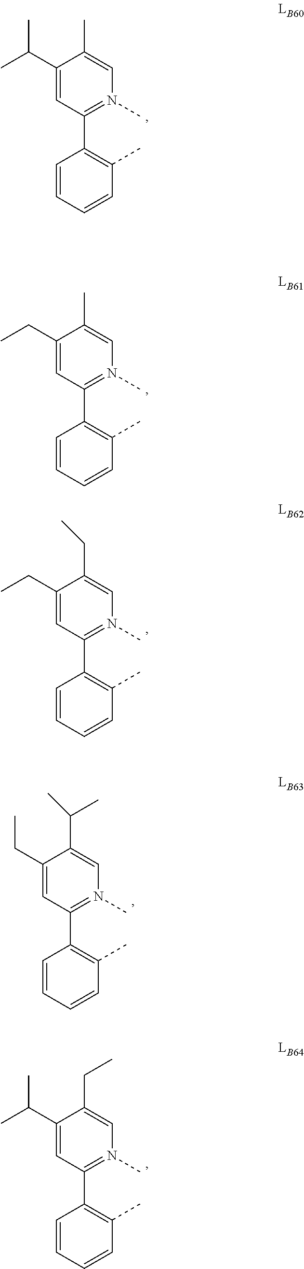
C1=CC=CC(C)=C1C1=N(C)C=C(C)C(C(C)C)=C1.C1=CC=CC(C)=C1C1=N(C)C=C(C)C(CC)=C1.C1=CC=CC(C)=C1C1=N(C)C=C(CC)C(CC)=C1.C1=CC=CC(C)=C1C1=N(C)C=C(C(C)C)C(CC)=C1.C1=CC=CC(C)=C1C1=N(C)C=C(CC)C(C(C)C)=C1
